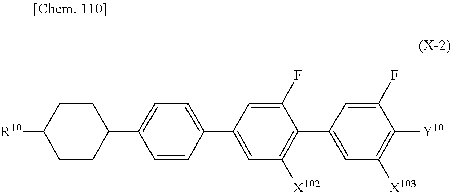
C1(C2=CC([X103])=C([Y10])C(F)=C2)=C([X102])C=C(C2=CC=C(C3CCC([R10])CC3)C=C2)C=C1F
